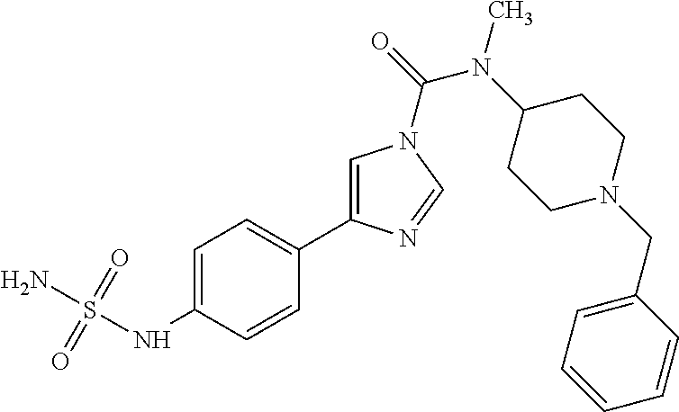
C1=C(NS(N)(=O)=O)C=CC(C2=CN(C(=O)N(C3CCN(CC4=CC=CC=C4)CC3)C)C=N2)=C1
